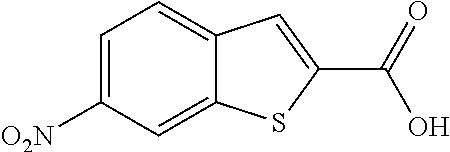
C1=C([O2N])C=C2C(=C1)C=C(C(O)=O)S2
